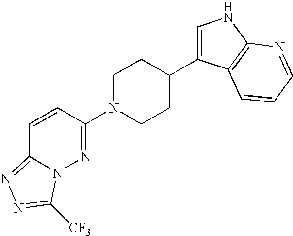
C1N(C2=NN3C(=NN=C3[CF3])C=C2)CCC(C2=CNC3=C2C=CC=N3)C1
